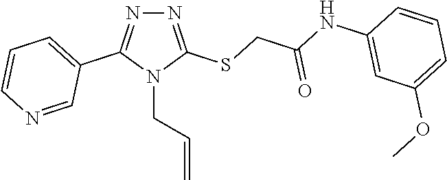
N1=C(SCC(NC2=CC(OC)=CC=C2)=O)N(CC=C)C(C2=CC=CN=C2)=N1
